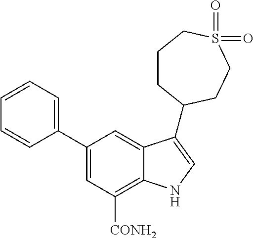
C1=CC=C(C2=CC([CONH2])=C3C(=C2)C(C2CCCS(=O)(=O)CC2)=CN3)C=C1
